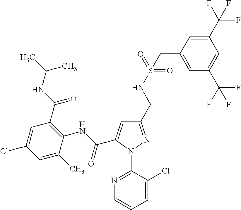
C(C1=CC(CNS(CC2=CC(C(F)(F)F)=CC(C(F)(F)F)=C2)(=O)=O)=NN1C1=NC=CC=C1Cl)(NC1=C(C(NC(C)C)=O)C=C(Cl)C=C1C)=O
